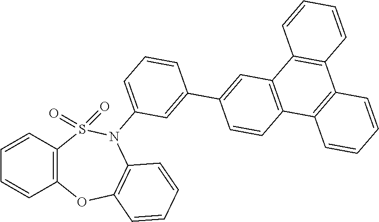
C12=C(C=CC=C1)S(=O)(=O)N(C1=CC=CC(C3=CC4=C(C=C3)C3=C(C5=C4C=CC=C5)C=CC=C3)=C1)C1=C(O2)C=CC=C1
